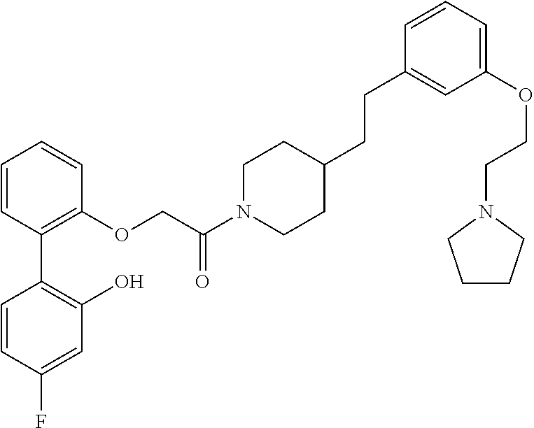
C1=CC(C2=C(O)C=C(F)C=C2)=C(OCC(N2CCC(CCC3=CC(OCCN4CCCC4)=CC=C3)CC2)=O)C=C1
